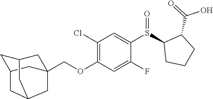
C(OC1=C(Cl)C=C(S(C2CCCC2C(O)=O)=O)C(F)=C1)C12CC3CC(C1)CC(C3)C2
